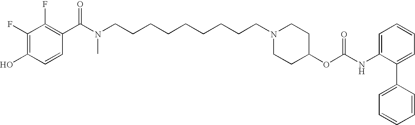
C1(F)=C(O)C=CC(C(N(CCCCCCCCCN2CCC(OC(NC3=CC=CC=C3C3=CC=CC=C3)=O)CC2)C)=O)=C1F
